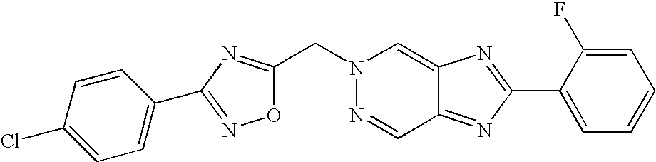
C(N1N=CC2=NC(C3=CC=CC=C3F)=NC2=C1)C1=NC(C2=CC=C(Cl)C=C2)=NO1
